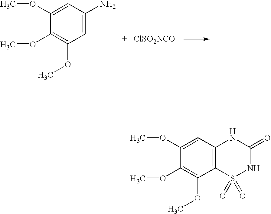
C1(OC)=C(OC)C=C(N)C=C1OC.[ClSO2NCO].C1(OC)=C(OC)C2=C(C=C1OC)NC(=O)NS2(=O)=O
